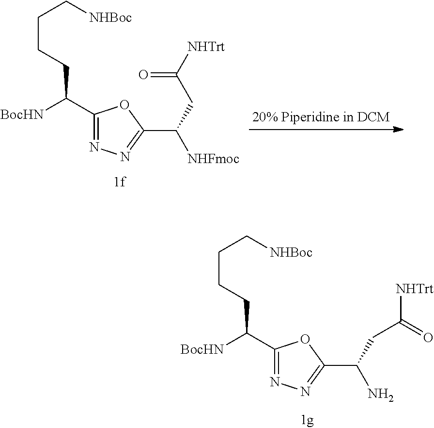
[NHBoc]CCCCC(C1=NN=C(C(CC([NHTrt])=O)[NHFmoc])O1)[BocHN].[NHBoc]CCCCC(C1=NN=C(C(CC([NHTrt])=O)N)O1)[BocHN]
